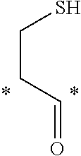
C(C=O)CS
